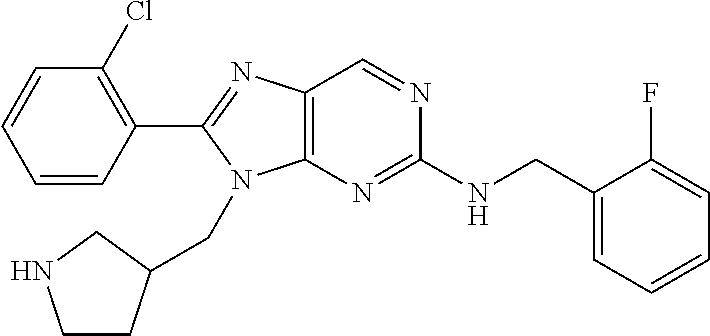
C1=CC(C2=NC3=C(N2CC2CCNC2)N=C(NCC2=CC=CC=C2F)N=C3)=C(Cl)C=C1
